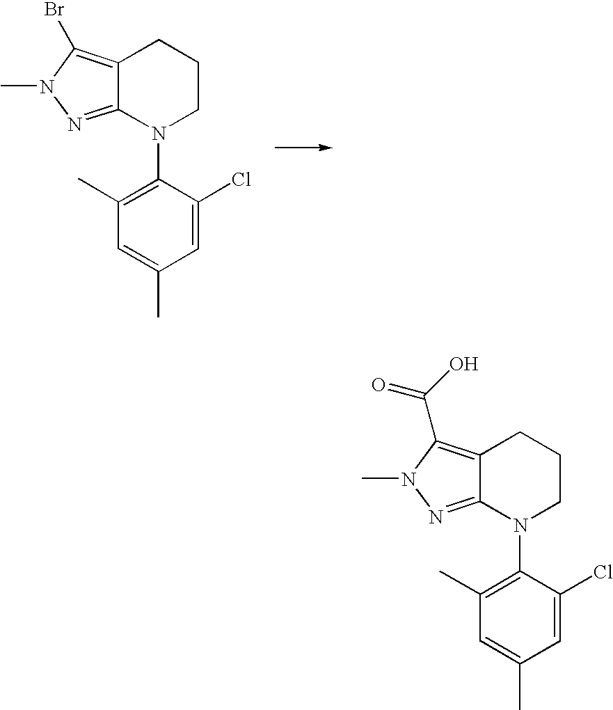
C12=C(Br)N(C)N=C1N(C1=C(C)C=C(C)C=C1Cl)CCC2.C12=C(C(O)=O)N(C)N=C1N(C1=C(C)C=C(C)C=C1Cl)CCC2
